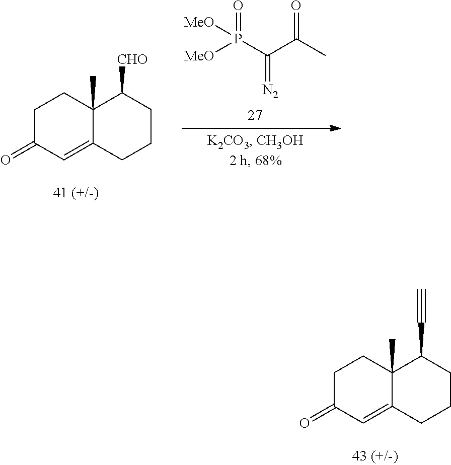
C1C(=O)C=C2C(C)(C1)C(C#C)CCC2.C1C(=O)C=C2C(C)(C1)C([CHO])CCC2.[MeO]P(C(C(C)=O)=[N2])(=O)[MeO]
